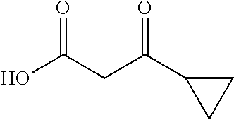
OC(CC(C1CC1)=O)=O
